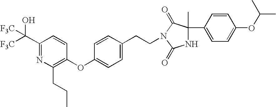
C1(C([F3C])([F3C])O)=NC(CCC)=C(OC2=CC=C(CCN3C(=O)C(C4=CC=C(OC(C)C)C=C4)(C)NC3=O)C=C2)C=C1
